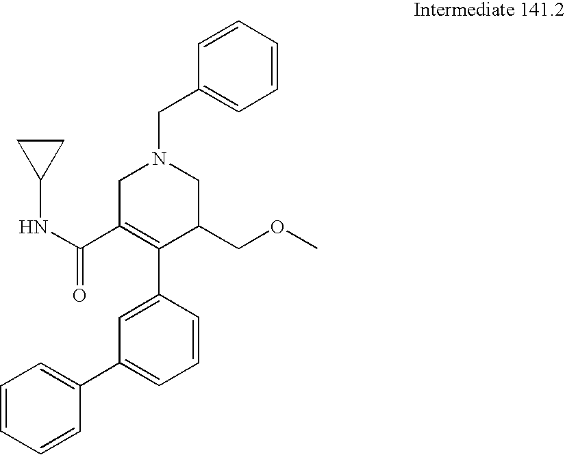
C1=CC=CC=C1CN1CC(C(NC2CC2)=O)=C(C2=CC(C3=CC=CC=C3)=CC=C2)C(COC)C1
